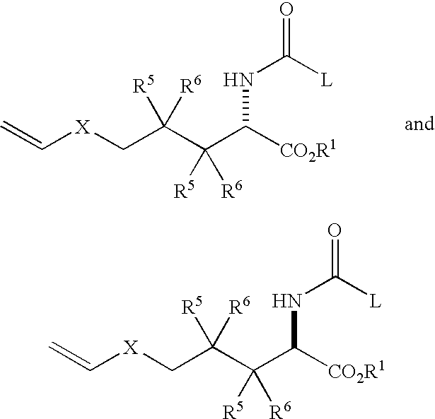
[X](C=C)CC(C(C([CO2R1])NC([L])=O)([R6])[R5])([R6])[R5].[X](C=C)CC(C(C([CO2R1])NC([L])=O)([R6])[R5])([R6])[R5]
